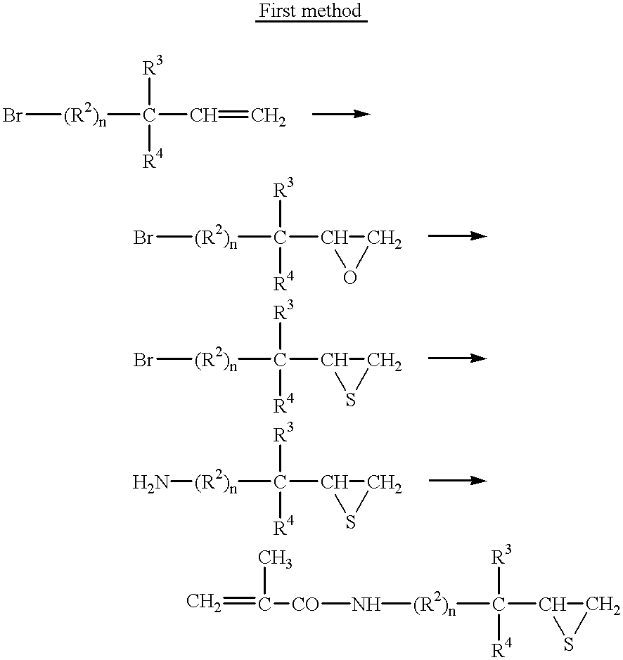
[First method].Br[(R2)n]C(C=C)([R3])[R4].Br[(R2)n]C(C1OC1)([R3])[R4].Br[(R2)n]C(C1SC1)([R3])[R4].N[(R2)n]C(C1SC1)([R3])[R4].N([(R2)n]C(C1SC1)([R3])[R4])[CO]C(=C)C
